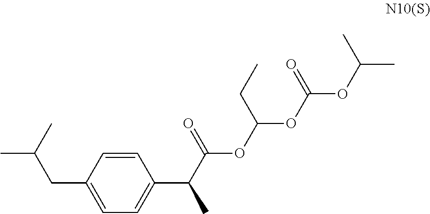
C1=CC(CC(C)C)=CC=C1C(C(OC(OC(OC(C)C)=O)CC)=O)C
